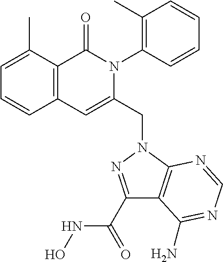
C1=C(C)C2=C(C=C1)C=C(CN1C3=C(C(C(NO)=O)=N1)C(N)=NC=N3)N(C1=C(C)C=CC=C1)C2=O
